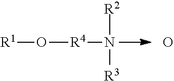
[R1]O[R4]N([R2])[R3].O
